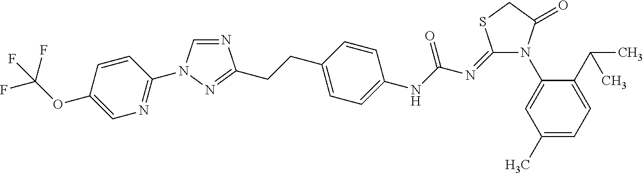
N1=CN(C2=NC=C(OC(F)(F)F)C=C2)N=C1CCC1=CC=C(NC(N=C2N(C3=CC(C)=CC=C3C(C)C)C(=O)CS2)=O)C=C1
